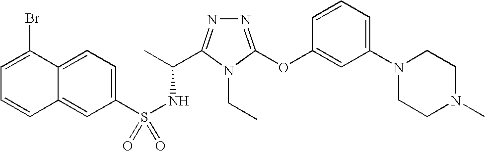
C12=CC=C(S(NC(C)C3=NN=C(OC4=CC(N5CCN(C)CC5)=CC=C4)N3CC)(=O)=O)C=C1C=CC=C2Br
